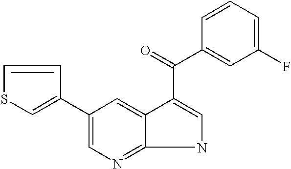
C1(C2=CSC=C2)=CN=C2C(=C1)C(C(=O)C1=CC(F)=CC=C1)=CN2
